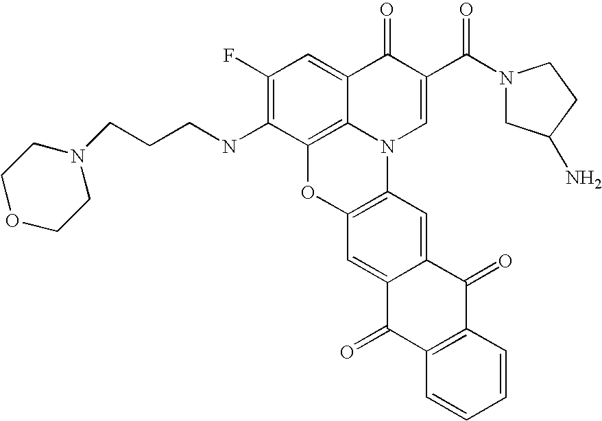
C1(F)=C(NCCCN2CCOCC2)C2=C3C(=C1)C(=O)C(C(N1CC(N)CC1)=O)=CN3C1=C(O2)C=C2C(=C1)C(=O)C1=C(C2=O)C=CC=C1
